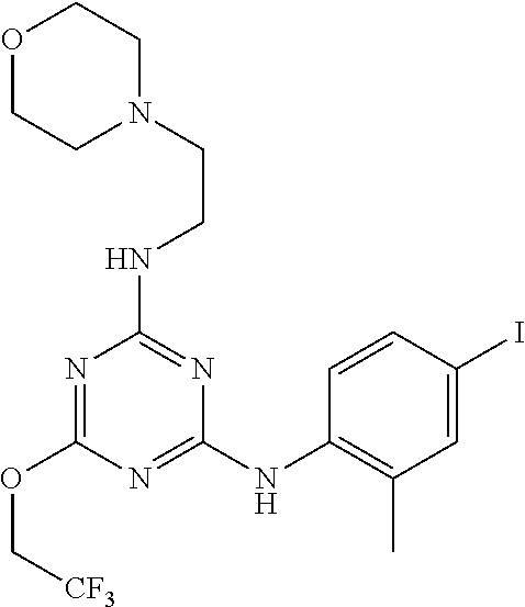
N1=C(NC2=C(C)C=C(I)C=C2)N=C(NCCN2CCOCC2)N=C1OC[CF3]
